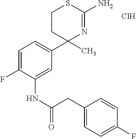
C1=C(F)C(NC(=O)CC2=CC=C(F)C=C2)=CC(C2(C)N=C(N)SCC2)=C1.Cl
